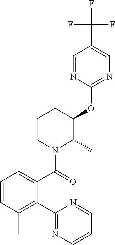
C1(OC2C(C)N(C(=O)C3=CC=CC(C)=C3C3=NC=CC=N3)CCC2)=NC=C(C(F)(F)F)C=N1
